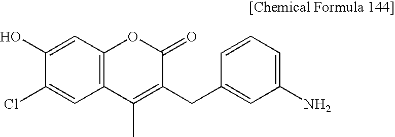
C1(O)=CC2=C(C=C1Cl)C(C)=C(CC1=CC(N)=CC=C1)C(=O)O2
